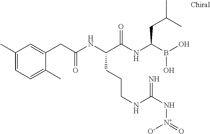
C(C(NC(C(NC(B(O)O)CC(C)C)=O)CCCNC(N[N+](=O)[O-])=N)=O)C1=CC(C)=CC=C1C
